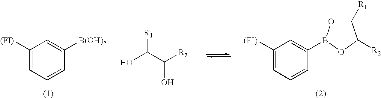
C1([(FI)])=CC=CC([B(OH)2])=C1.OC(C([R2])O)[R1].C1([(FI)])=CC=CC(B2OC([R1])C([R2])O2)=C1
